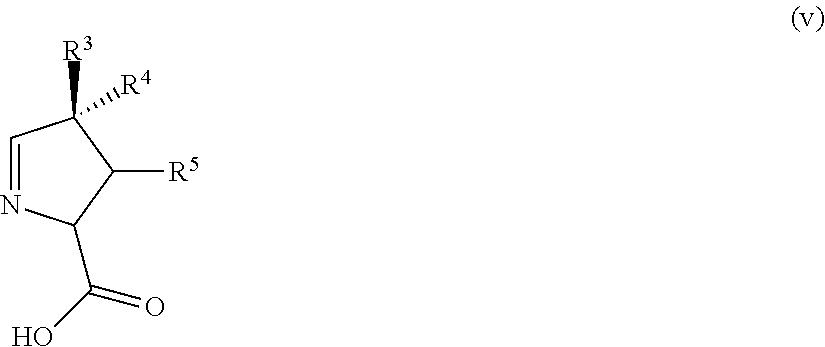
C1=NC(C(=O)O)C([R5])C1([R3])[R4]
